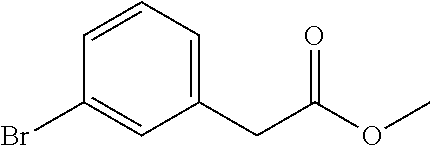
C1(CC(OC)=O)=CC=CC(Br)=C1
